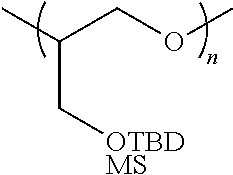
C(C[OTBDMS])(C)COC
